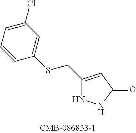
C1(CSC2=CC(Cl)=CC=C2)=CC(=O)NN1
